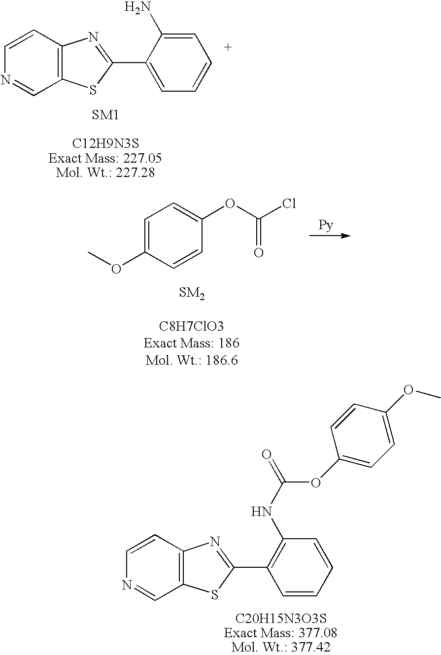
C1=CC2=C(C=N1)SC(C1=CC=CC=C1N)=N2.C1=CC(OC)=CC=C1OC(=O)Cl.C1=CC2=C(C=N1)SC(C1=C(NC(=O)OC3=CC=C(OC)C=C3)C=CC=C1)=N2
